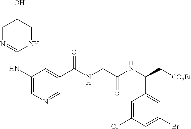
C1N=C(NC2=CN=CC(C(NCC(NC(C[CO2Et])C3=CC(Br)=CC(Cl)=C3)=O)=O)=C2)NCC1O
